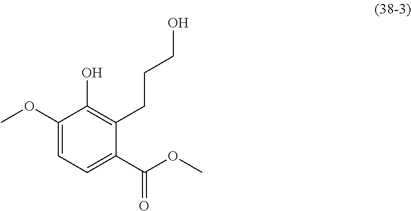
C1(OC)=CC=C(C(OC)=O)C(CCCO)=C1O
